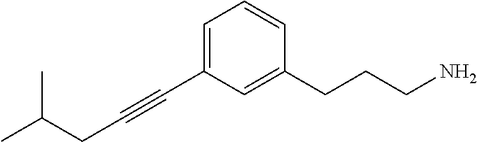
C(CC#CC1=CC=CC(CCCN)=C1)(C)C
